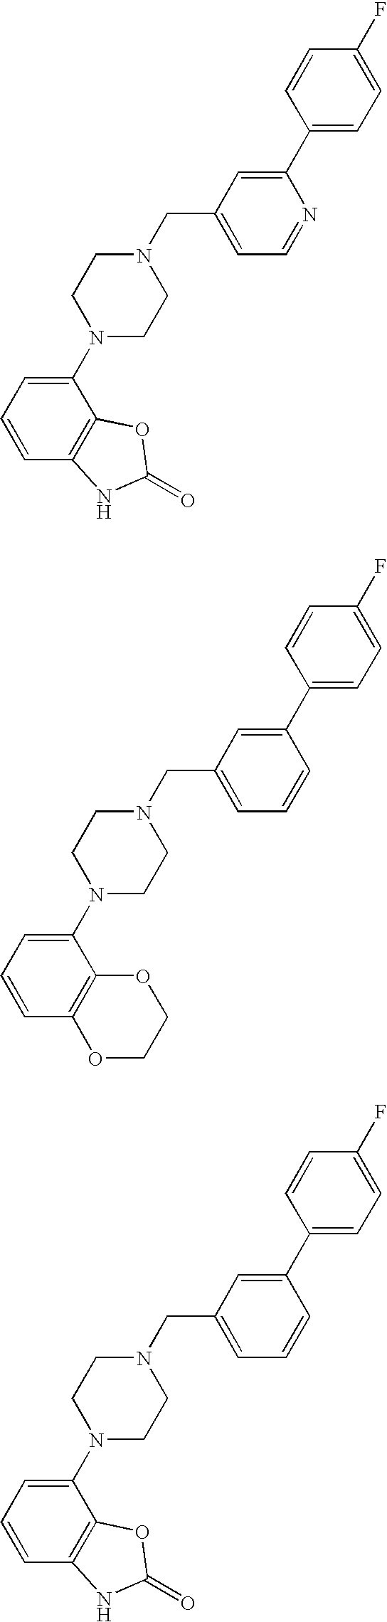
C12=C(C=CC=C1N1CCN(CC3=CC=NC(C4=CC=C(F)C=C4)=C3)CC1)NC(=O)O2.C12=C(C=CC=C1N1CCN(CC3=CC=CC(C4=CC=C(F)C=C4)=C3)CC1)OCCO2.C12=C(C=CC=C1N1CCN(CC3=CC=CC(C4=CC=C(F)C=C4)=C3)CC1)NC(=O)O2
